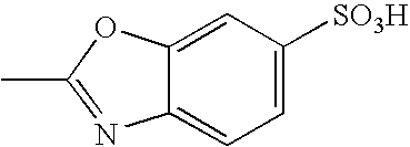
C12=CC=C([SO3H])C=C1OC(C)=N2
